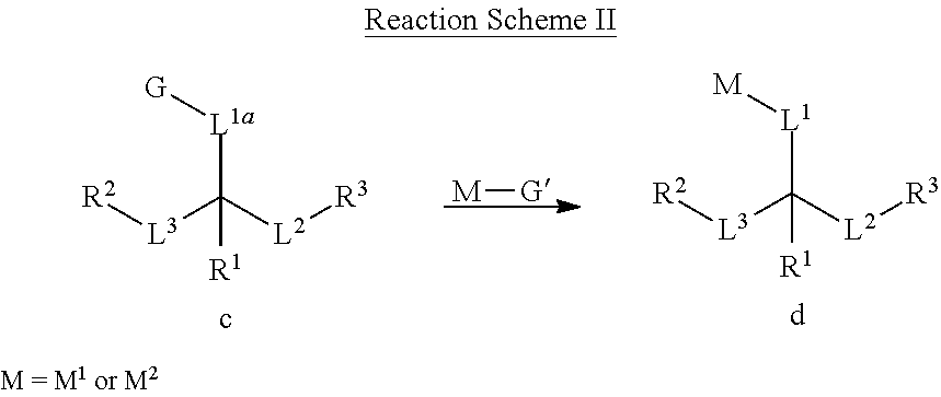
[G][L1a]C([L2][R3])([L3][R2])[R1].[M][G].[M][L1]C([L2][R3])([L3][R2])[R1]
